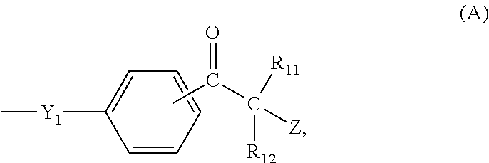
C1=C([Y1]C)C=CC=C1.CC(C([Z])([R12])[R11])=O
